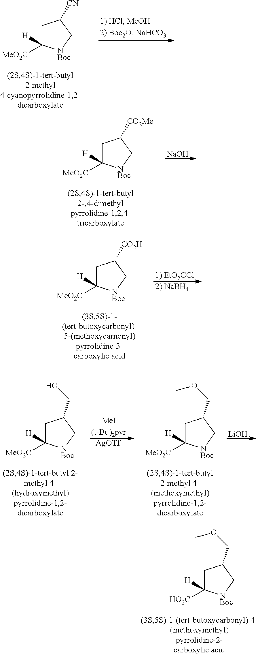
C1C([HO2C])([H])[NBoc]CC1COC.C1C([MeO2C])([H])[NBoc]CC1[CN].C1C([MeO2C])([H])[NBoc]CC1[CO2Me].[NaOH].[1) EtO2CCl].[2) NaBH4].C1C([MeO2C])([H])[NBoc]CC1[CO2H].[MeI(t-Bu)2pyr].[AgOTf].C1C([MeO2C])([H])[NBoc]CC1CO.[LiOH].C1C([MeO2C])([H])[NBoc]CC1COC
